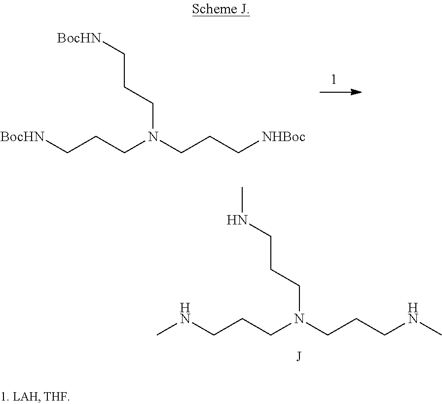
[BocHN]CCCN(CCC[NHBoc])CCC[BocHN].N(CCCN(CCCNC)CCCNC)C.[J]
